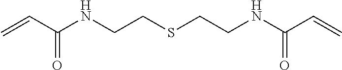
C(CSCCNC(=O)C=C)NC(=O)C=C
